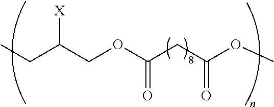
O=C(OCC(CC)[X])CC(OC)=O
